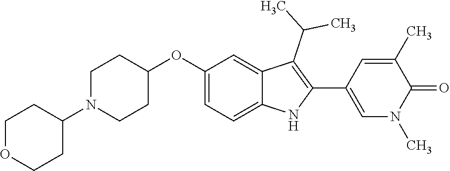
C1(OC2=CC=C3C(=C2)C(C(C)C)=C(C2=CN(C)C(=O)C(C)=C2)N3)CCN(C2CCOCC2)CC1
